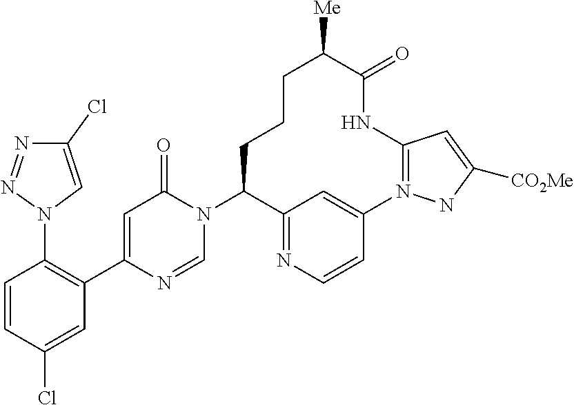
C1=CC(Cl)=CC(C2=CC(=O)N(C3C4=NC=CC(=C4)N4=C(NC(=O)C([Me])CCC3)C=C([CO2Me])N4)C=N2)=C1N1C=C(Cl)N=N1
